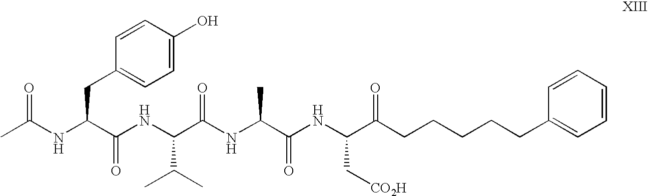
CC(NC(C(NC(C(NC(C(NC(C(CCCCCC1=CC=CC=C1)=O)C[CO2H])=O)C)=O)C(C)C)=O)CC1=CC=C(O)C=C1)=O
